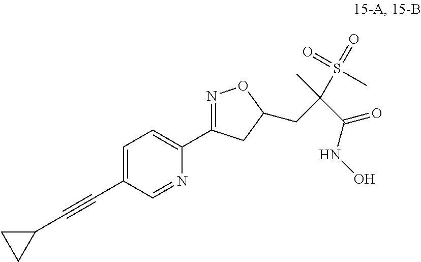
C1=C(C#CC2CC2)C=NC(C2=NOC(CC(C(NO)=O)(S(=O)(C)=O)C)C2)=C1
